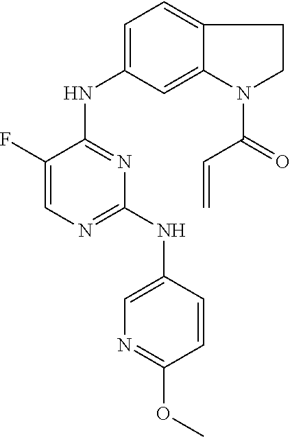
C1(F)=CN=C(NC2=CN=C(OC)C=C2)N=C1NC1=CC=C2C(=C1)N(C(=O)C=C)CC2
